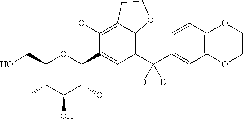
C12=C(OCCO1)C=C(C(C1=C3C(=C(OC)C(C4OC(CO)C(F)C(O)C4O)=C1)CCO3)([D])[D])C=C2
